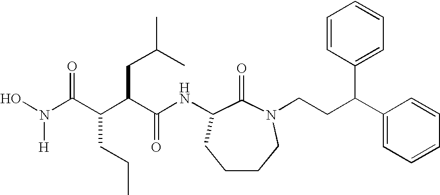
N(C(C(CCC)C(CC(C)C)C(NC1C(=O)N(CCC(C2=CC=CC=C2)C2=CC=CC=C2)CCCC1)=O)=O)(O)[H]
